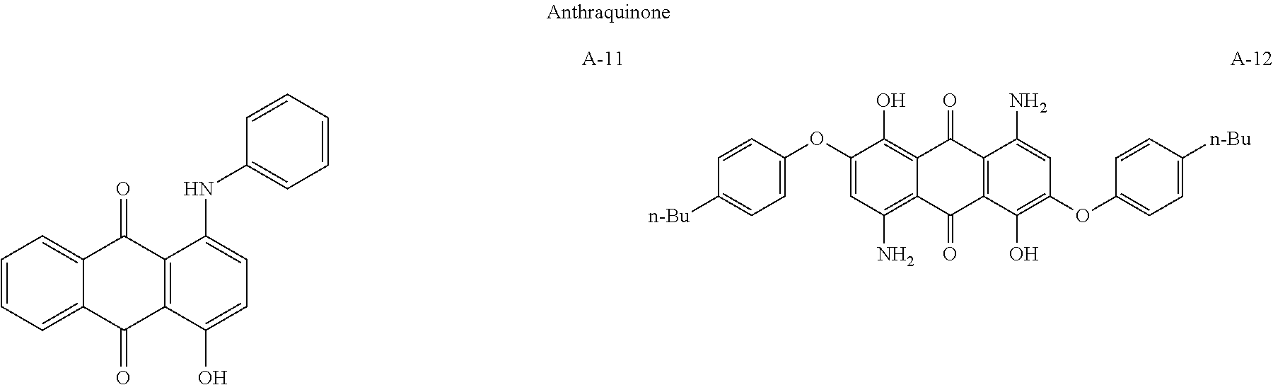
C1=CC=C2C(=C1)C(=O)C1=C(C2=O)C(O)=CC=C1NC1=CC=CC=C1.C1(OC2=CC=C([n-Bu])C=C2)=CC(N)=C2C(=C1O)C(=O)C1=C(C2=O)C(O)=C(OC2=CC=C([n-Bu])C=C2)C=C1N
